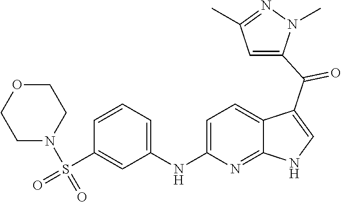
C1=C(NC2=CC=CC(S(N3CCOCC3)(=O)=O)=C2)N=C2C(=C1)C(C(=O)C1=CC(C)=NN1C)=CN2
